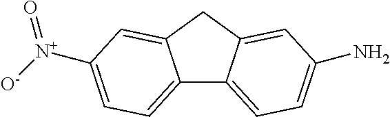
C12=CC=C([N+]([O-])=O)C=C1CC1=CC(N)=CC=C21
